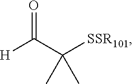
[H]C(C([SSR101])(C)C)=O
